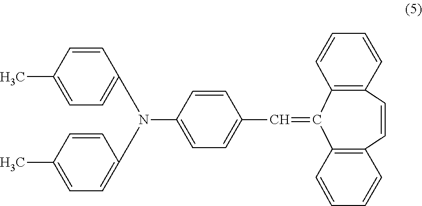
C1=CC(C)=CC=C1N(C1=CC=C(C=C2C3=C(C=CC4=C2C=CC=C4)C=CC=C3)C=C1)C1=CC=C(C)C=C1
